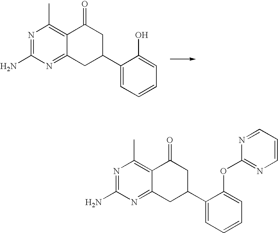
C1(C2CC3=NC(N)=NC(C)=C3C(=O)C2)=CC=CC=C1O.C1(C2CC3=NC(N)=NC(C)=C3C(=O)C2)=CC=CC=C1OC1=NC=CC=N1
